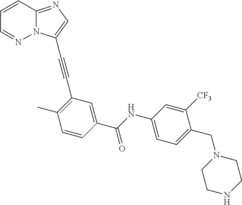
C1(C#CC2=CN=C3N2N=CC=C3)=C(C)C=CC(C(NC2=CC=C(CN3CCNCC3)C([CF3])=C2)=O)=C1
